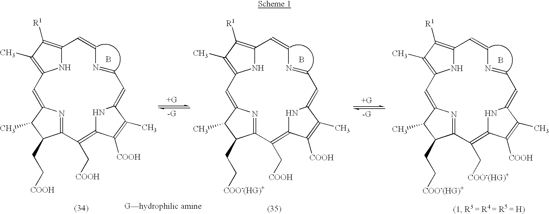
N1C2=C([R1])C(C)=C1C=C1N=C(C(CC[COO-(HG)+])C1C)C(C[COOH])=C1NC(=CC=NC=C2)C(C)=C1[COOH].B.N1C2=C([R1])C(C)=C1C=C1N=C(C(CC[COO-(HG)+])C1C)C(C[COO-(HG)+])=C1NC(=CC=NC=C2)C(C)=C1[COOH].B.N1C2=C([R1])C(C)=C1C=C1N=C(C(CC[COOH])C1C)C(C[COOH])=C1NC(=CC=NC=C2)C(C)=C1[COOH].B
